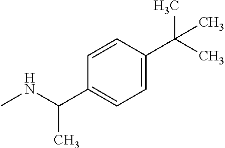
C1=C(C(C)(C)C)C=CC(C(NC)C)=C1
